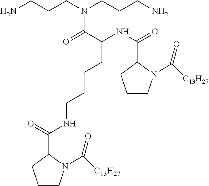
C1CN(C([C13H27])=O)C(C(=O)NCCCCC(NC(=O)C2CCCN2C([C13H27])=O)C(=O)N(CCCN)CCCN)C1
